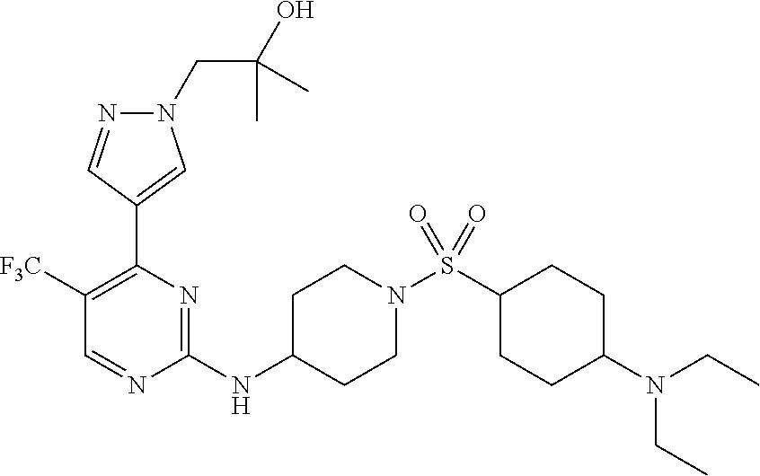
N1(CC(O)(C)C)N=CC(C2=C([F3C])C=NC(NC3CCN(S(=O)(=O)C4CCC(N(CC)CC)CC4)CC3)=N2)=C1
